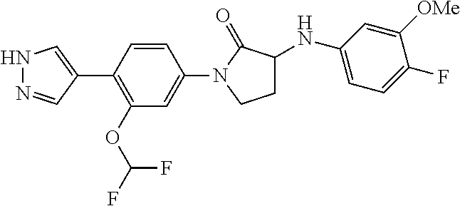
N1N=CC(C2=C(OC(F)F)C=C(N3CCC(NC4=CC=C(F)C([OMe])=C4)C3=O)C=C2)=C1
